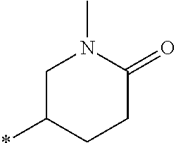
C1C(*)CCC(=O)N1C
